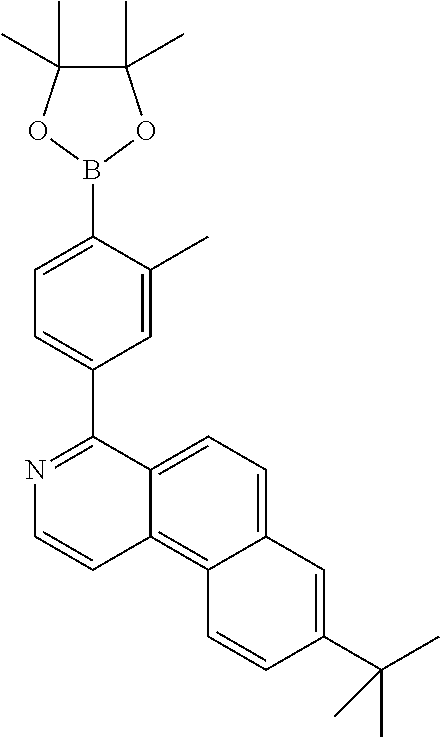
C1(C2=NC=CC3=C4C(=CC=C23)C=C(C(C)(C)C)C=C4)=CC=C(B2OC(C)(C)C(C)(C)O2)C(C)=C1
